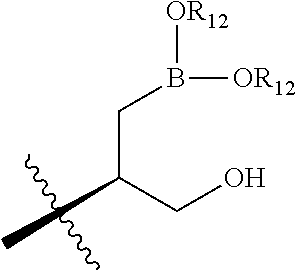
C(B([OR12])[OR12])C(CO)C
